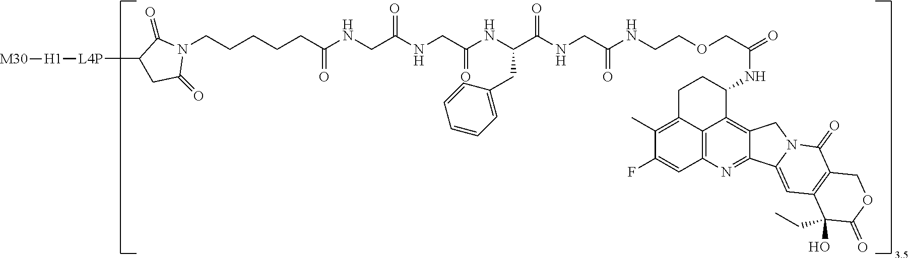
N(CCOCC(=O)NC1CCC2=C(C)C(F)=CC3=C2C1=C1C(=N3)C2=CC3=C(C(=O)N2C1)COC(=O)C3(O)CC)C(CNC(C(NC(CNC(CNC(=O)CCCCCN1C(=O)C([L4P][H1][M30])CC1=O)=O)=O)CC1=CC=CC=C1)=O)=O
